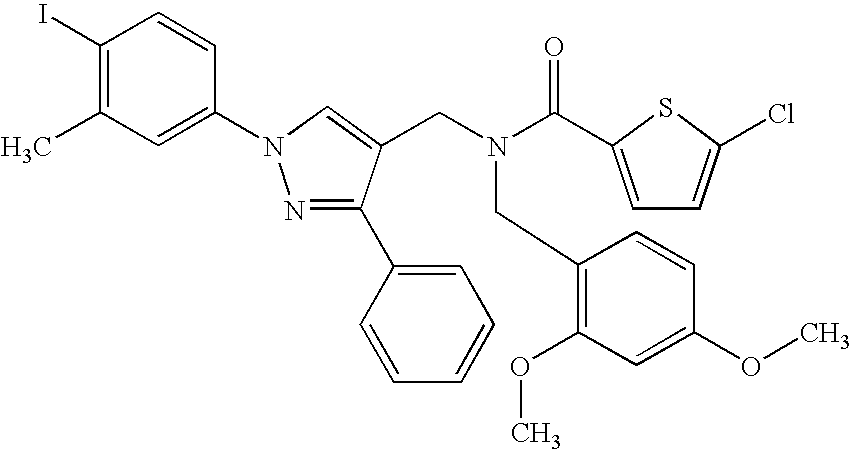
C1(I)=C(C)C=C(N2N=C(C3=CC=CC=C3)C(CN(C(=O)C3=CC=C(Cl)S3)CC3=C(OC)C=C(OC)C=C3)=C2)C=C1
